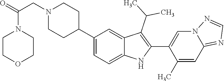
C1(C2CCN(CC(=O)N3CCOCC3)CC2)=CC=C2C(=C1)C(C(C)C)=C(C1=CN3C(=NC=N3)C=C1C)N2
